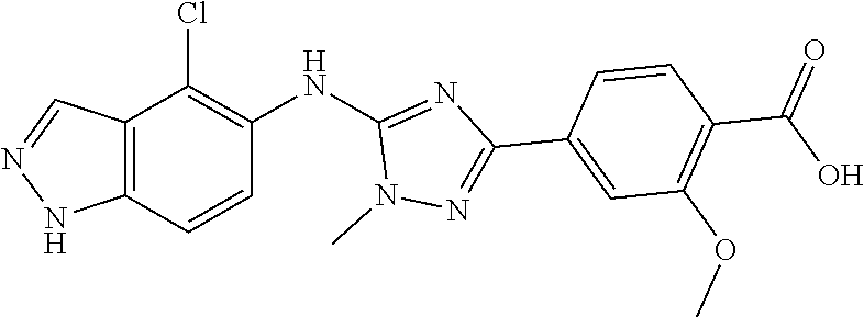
C12=C(C=CC(NC3=NC(C4=CC(OC)=C(C(O)=O)C=C4)=NN3C)=C1Cl)NN=C2
